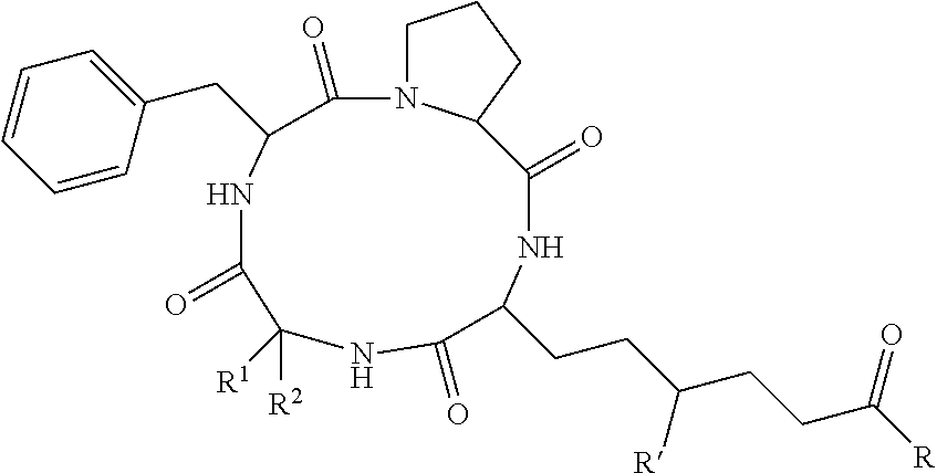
N1C(CC2=CC=CC=C2)C(=O)N2CCCC2C(=O)NC(CCC(CCC([R])=O)[R])C(=O)NC([R1])([R2])C1=O
